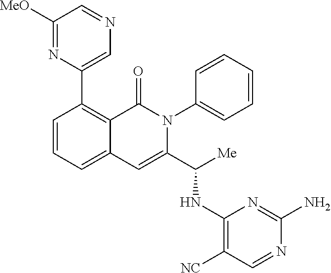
C1(C2=CN=CC([MeO])=N2)=C2C(=CC=C1)C=C(C([Me])NC1=C([NC])C=NC(N)=N1)N(C1=CC=CC=C1)C2=O
